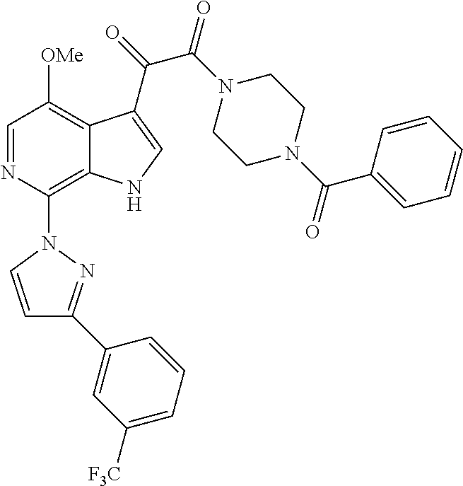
C1=NC(N2C=CC(C3=CC([F3C])=CC=C3)=N2)=C2C(=C1[OMe])C(C(=O)C(N1CCN(C(C3=CC=CC=C3)=O)CC1)=O)=CN2
